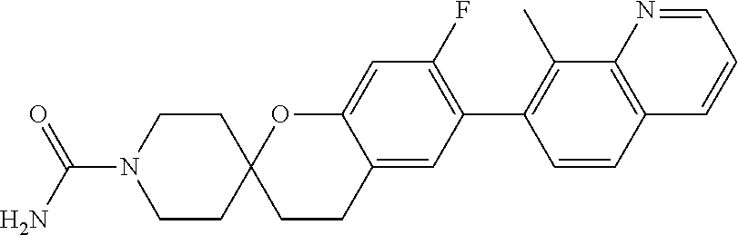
C1(C)=C(C2=C(F)C=C3C(=C2)CCC2(O3)CCN(C(N)=O)CC2)C=CC2=C1N=CC=C2
